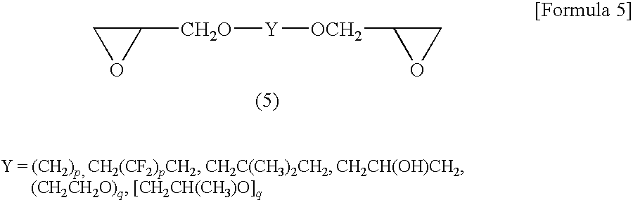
C1([CH2O][Y][OCH2]C2OC2)CO1
